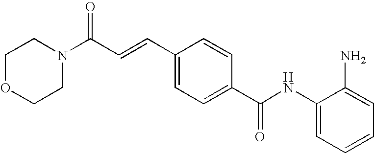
C1(NC(C2=CC=C(C=CC(N3CCOCC3)=O)C=C2)=O)=CC=CC=C1N
